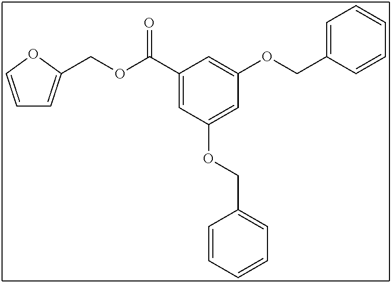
C1=COC(COC(C2=CC(OCC3=CC=CC=C3)=CC(OCC3=CC=CC=C3)=C2)=O)=C1
